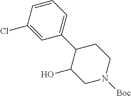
ClC1=CC(C2C(O)CN([Boc])CC2)=CC=C1
